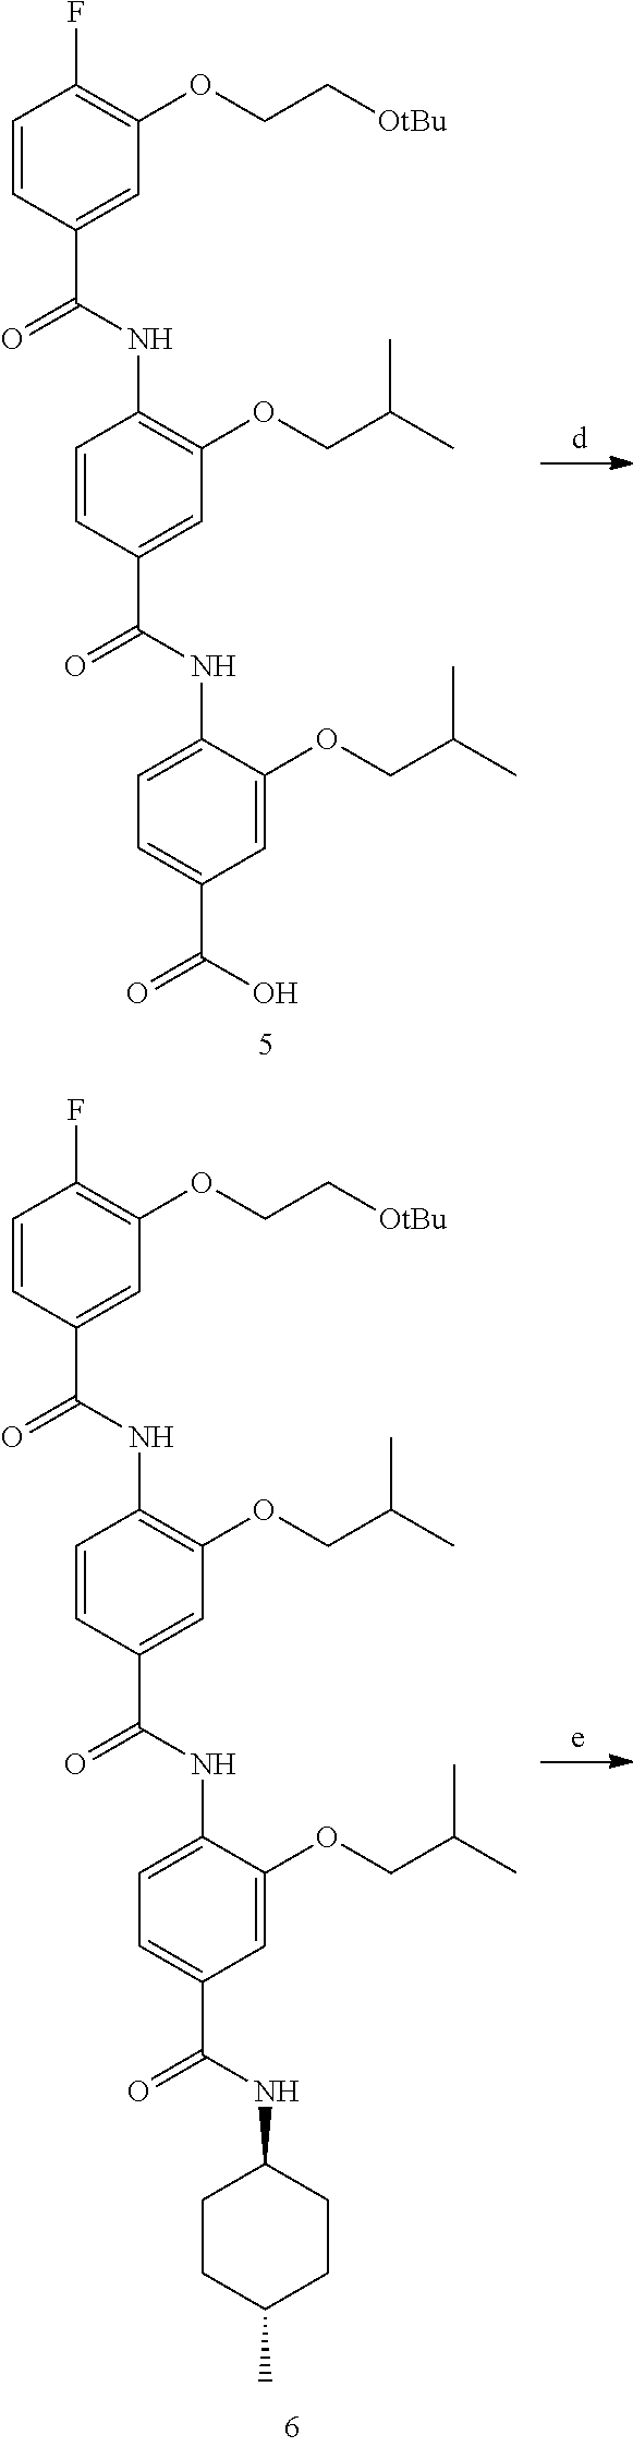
C1=C(NC(C2=CC(OCC(C)C)=C(NC(=O)C3=CC(OCC[OtBu])=C(F)C=C3)C=C2)=O)C(OCC(C)C)=CC(C(NC2CCC(C)CC2)=O)=C1.C1=C(NC(C2=CC(OCC(C)C)=C(NC(=O)C3=CC(OCC[OtBu])=C(F)C=C3)C=C2)=O)C(OCC(C)C)=CC(C(O)=O)=C1
